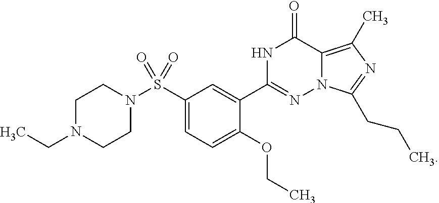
C1N(CC)CCN(S(C2=CC=C(OCC)C(C3=NN4C(=C(C)N=C4CCC)C(=O)N3)=C2)(=O)=O)C1
